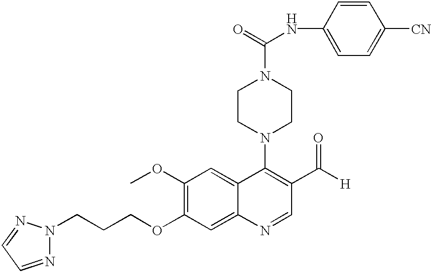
C1(OC)=C(OCCCN2N=CC=N2)C=C2C(=C1)C(N1CCN(C(=O)NC3=CC=C([CN])C=C3)CC1)=C(C([H])=O)C=N2
